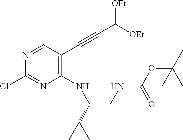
C1=NC(Cl)=NC(NC(CNC(OC(C)(C)C)=O)C(C)(C)C)=C1C#CC([OEt])[OEt]
